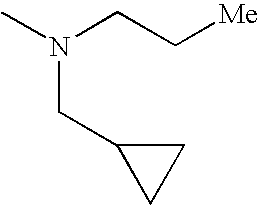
CN(CC[Me])CC1CC1
